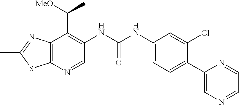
C12=C(N=CC(NC(NC3=CC=C(C4=CN=CC=N4)C(Cl)=C3)=O)=C1C([MeO])C)SC(C)=N2
